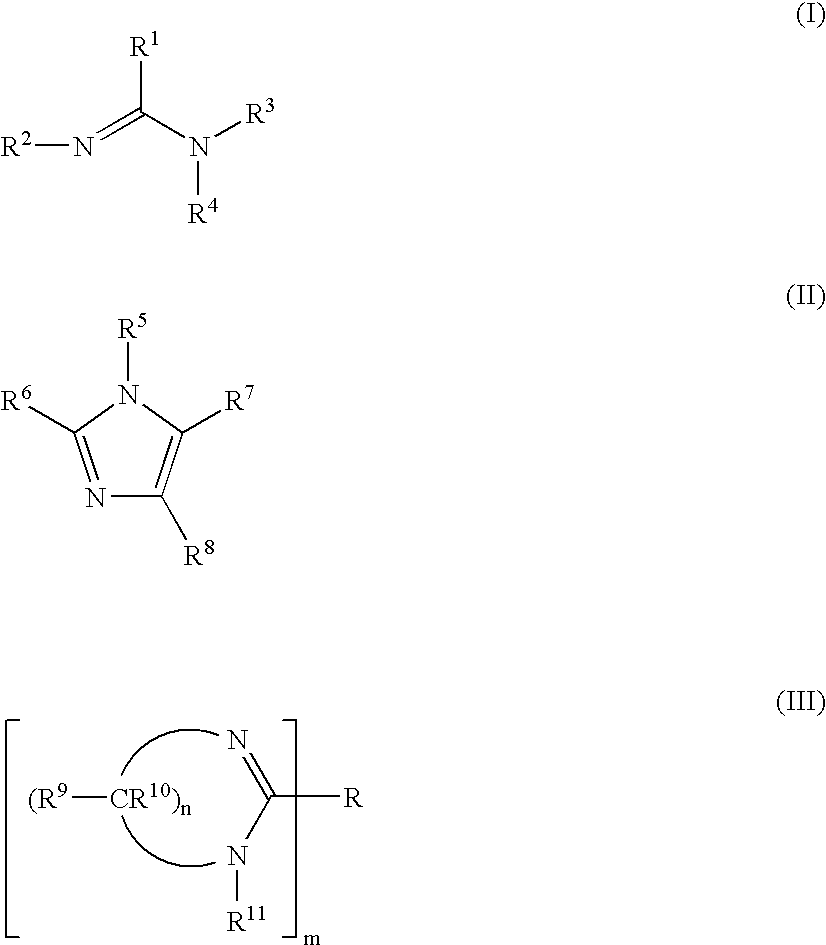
[(R9][CR10)n].N=C([R])N[R11].[R1]C(N([R4])[R3])=N[R2].N1=C([R6])N([R5])C([R7])=C1[R8]
